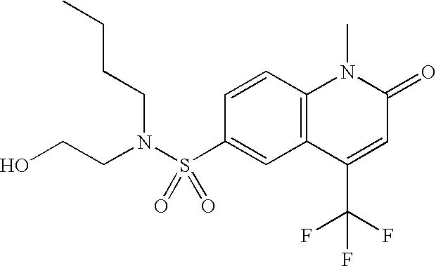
C1=CC2=C(C=C1S(N(CCO)CCCC)(=O)=O)C(C(F)(F)F)=CC(=O)N2C
